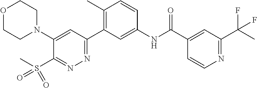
O1CCN(C2=CC(C3=C(C)C=CC(NC(C4=CC(C(C)(F)F)=NC=C4)=O)=C3)=NN=C2S(C)(=O)=O)CC1
